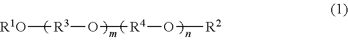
[R1O][R3]O[R4]O[R2]
